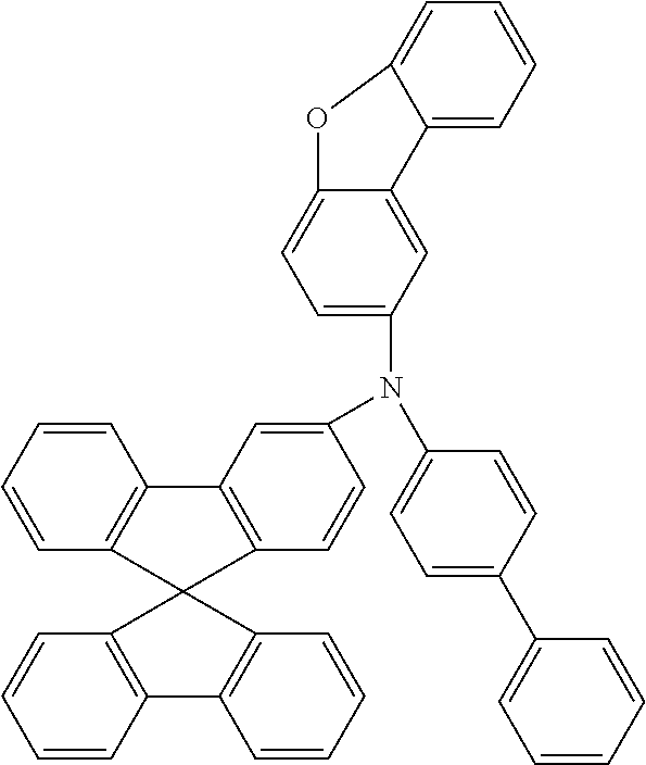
C1=CC=CC2=C1C1=C(C=CC(N(C3=CC=C(C4=CC=CC=C4)C=C3)C3=CC=C4C(=C3)C3=CC=CC=C3O4)=C1)C21C2=C(C=CC=C2)C2=C1C=CC=C2
